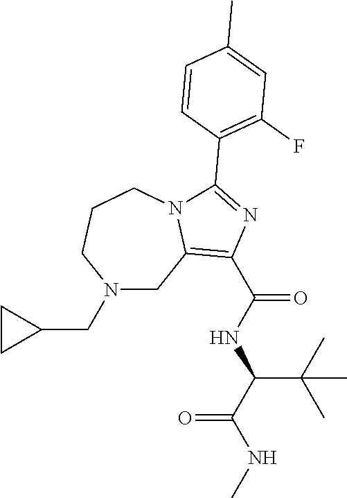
N1(CC2CC2)CC2=C(C(NC(C(NC)=O)C(C)(C)C)=O)N=C(C3=C(F)C=C(C)C=C3)N2CCC1
